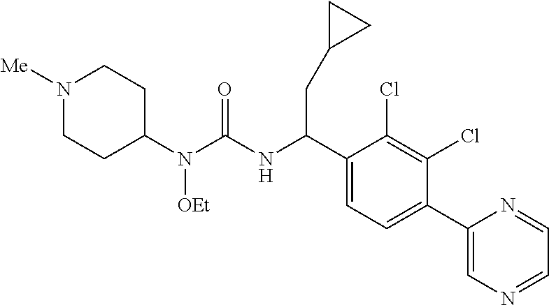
C1(N(C(NC(C2=CC=C(C3=CN=CC=N3)C(Cl)=C2Cl)CC2CC2)=O)[OEt])CCN([Me])CC1
